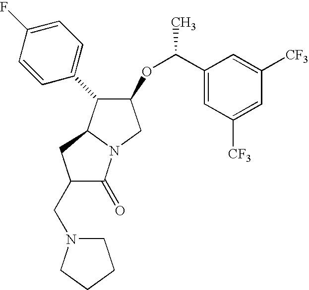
C(N1CCCC1)C1C(=O)N2C(C1)C(C1=CC=C(F)C=C1)C(OC(C1=CC([CF3])=CC([CF3])=C1)C)C2
